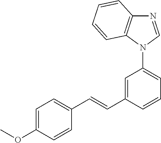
C1(C=CC2=CC(N3C=NC4=C3C=CC=C4)=CC=C2)=CC=C(OC)C=C1
